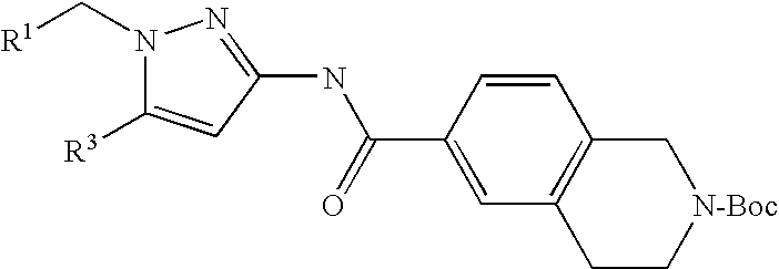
N1(C[R1])C([R3])=CC(NC(C2=CC3=C(C=C2)C[N-Boc]CC3)=O)=N1
